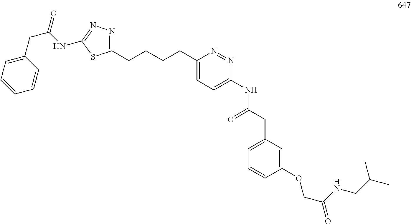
N1=C(CCCCC2=CC=C(NC(CC3=CC=CC(OCC(=O)NCC(C)C)=C3)=O)N=N2)SC(NC(CC2=CC=CC=C2)=O)=N1
